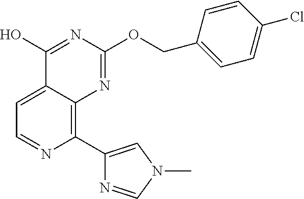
C1(C2=CN(C)C=N2)=C2C(=CC=N1)C(O)=NC(OCC1=CC=C(Cl)C=C1)=N2
